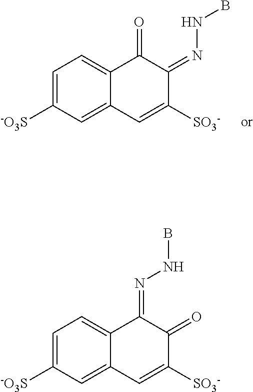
C1=C([-O3S])C=C2C(=C1)C(=O)C(=NNB)C([SO3-])=C2.C1=C([-O3S])C=C2C(=C1)C(=NNB)C(=O)C([SO3-])=C2
